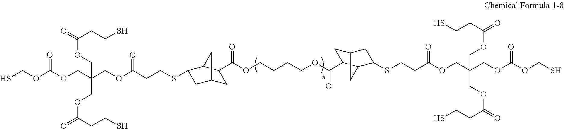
SCOC(OCC(COC(CCSC1CC2CC(C(OCCCCOC(=O)C3CC4CC(SCCC(OCC(COC(OCS)=O)(COC(=O)CCS)COC(=O)CCS)=O)C3C4)=O)C1C2)=O)(COC(=O)CCS)COC(=O)CCS)=O
